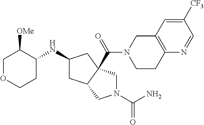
C1OCCC(NC2CC3C(C(=O)N4CCC5=C(C4)C=C([CF3])C=N5)(C2)CN(C(=O)N)C3)C1[OMe]
